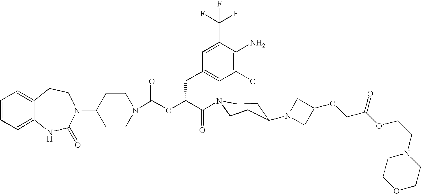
C12=CC=CC=C1NC(=O)N(C1CCN(C(OC(C(=O)N3CCC(N4CC(OCC(OCCN5CCOCC5)=O)C4)CC3)CC3=CC(Cl)=C(N)C(C(F)(F)F)=C3)=O)CC1)CC2
